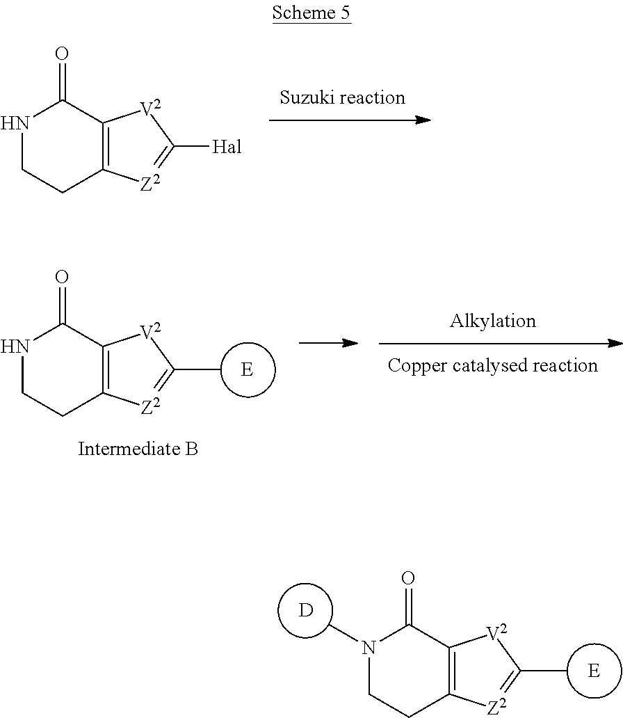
N1CCC2=C(C1=O)[V2]C([Hal])=[Z2]2.N1CCC2=C(C1=O)[V2]C(C)=[Z2]2.N1(C)CCC2=C(C1=O)[V2]C(C)=[Z2]2.[D]
